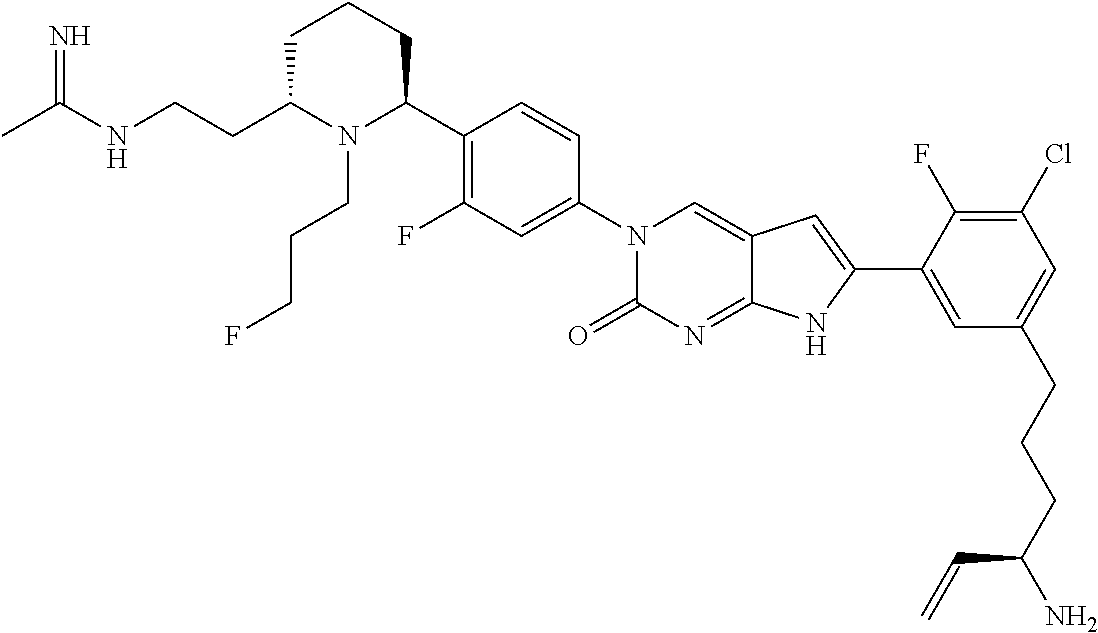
C1C(CCNC(C)=N)N(CCCF)C(C2=C(F)C=C(N3C(=O)N=C4C(=C3)C=C(C3=CC(CCCC(N)C=C)=CC(Cl)=C3F)N4)C=C2)CC1
